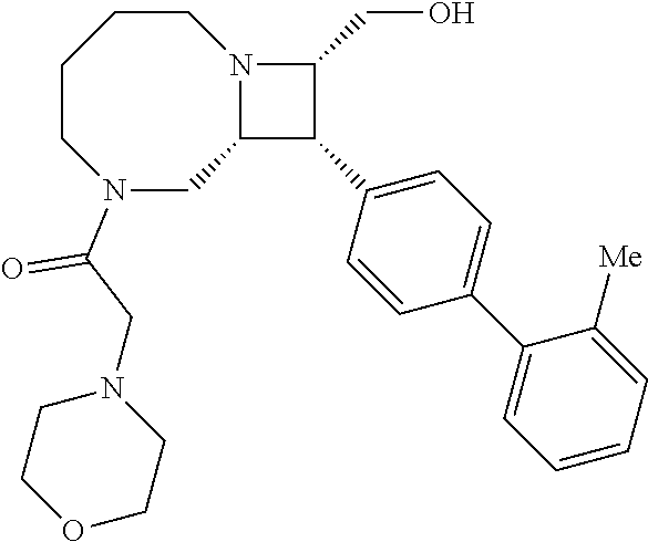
C1CCCN(C(CN2CCOCC2)=O)CC2N1C(CO)C2C1=CC=C(C2=CC=CC=C2[Me])C=C1
